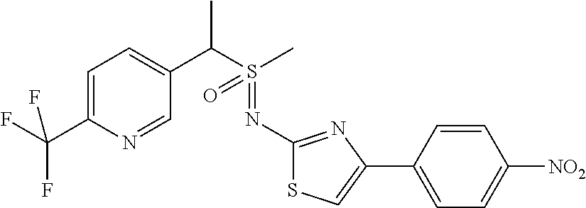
C1=C(C(F)(F)F)N=CC(C(S(C)(=O)=NC2=NC(C3=CC=C([NO2])C=C3)=CS2)C)=C1
